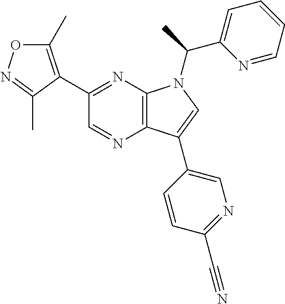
C12=C(N=C(C3=C(C)ON=C3C)C=N1)N(C(C1=CC=CC=N1)C)C=C2C1=CN=C(C#N)C=C1
